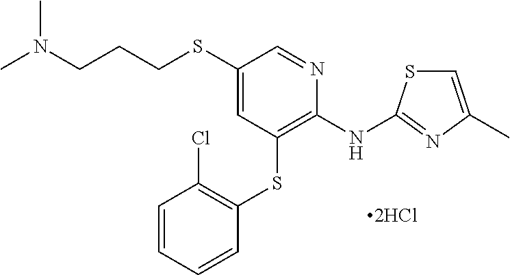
[2HCl].C1(SCCCN(C)C)=CC(SC2=C(Cl)C=CC=C2)=C(NC2=NC(C)=CS2)N=C1
